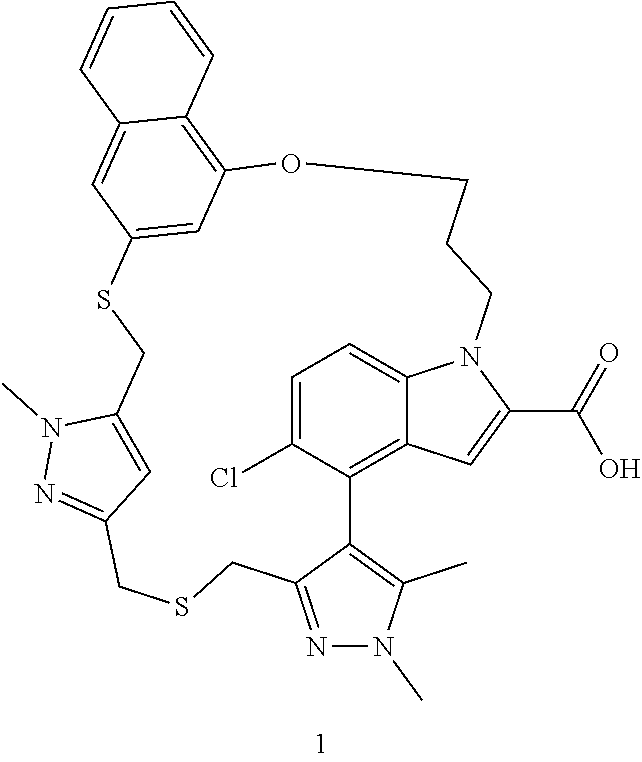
C1=C(Cl)C2=C3C(=C1)N(C(C(=O)O)=C3)CCCOC1=C3C(=CC(=C1)SCC1=CC(=NN1C)CSCC1=NN(C)C(C)=C21)C=CC=C3
